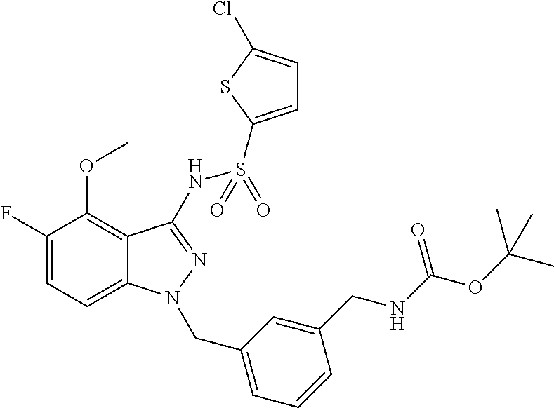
C1(F)=CC=C2C(=C1OC)C(NS(C1=CC=C(Cl)S1)(=O)=O)=NN2CC1=CC=CC(CNC(OC(C)(C)C)=O)=C1
